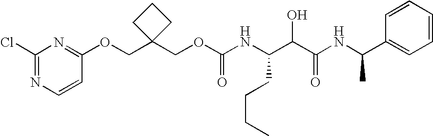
N(C(C(C(NC(C1=CC=CC=C1)C)=O)O)CCCC)C(OCC1(COC2=NC(Cl)=NC=C2)CCC1)=O
